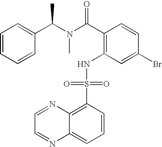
C(C1=C(NS(C2=C3C(=CC=C2)N=CC=N3)(=O)=O)C=C(Br)C=C1)(=O)N(C(C1=CC=CC=C1)C)C
